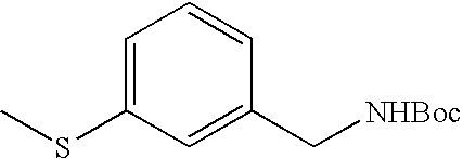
C1=C(SC)C=C(C[NHBoc])C=C1
